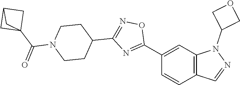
C1(C2=NC(C3CCN(C(=O)C45CC(C4)C5)CC3)=NO2)=CC2=C(C=C1)C=NN2C1COC1
